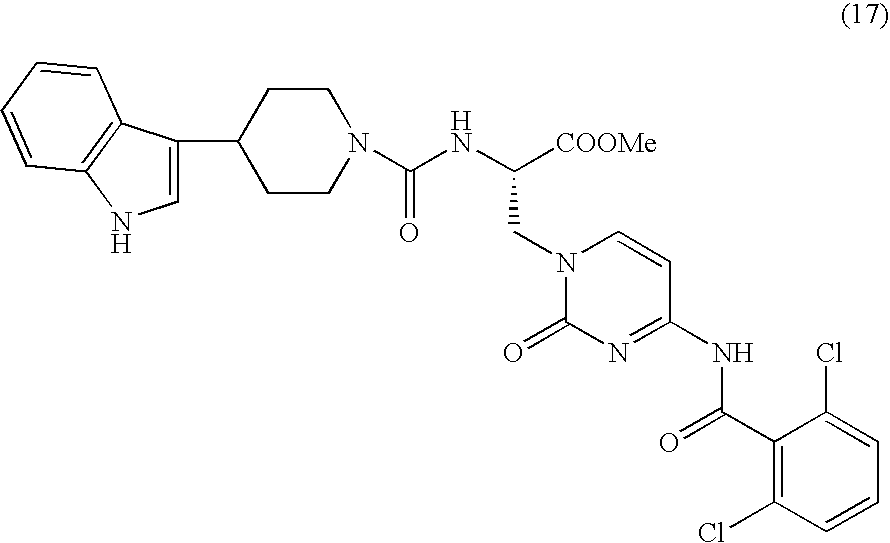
N1(C(NC([COOMe])CN2C(=O)N=C(NC(C3=C(Cl)C=CC=C3Cl)=O)C=C2)=O)CCC(C2=CNC3=C2C=CC=C3)CC1
